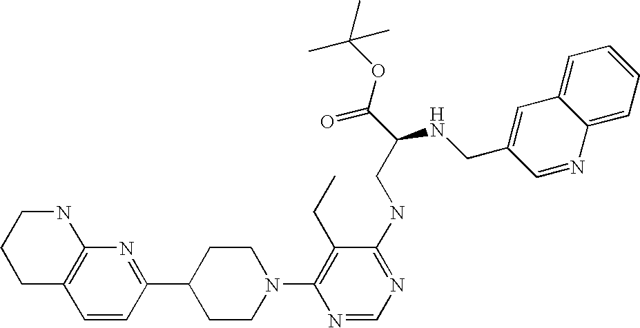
C1=CC(C2CCN(C3=C(CC)C(NCC(C(OC(C)(C)C)=O)NCC4=CC5=CC=CC=C5N=C4)=NC=N3)CC2)=NC2=C1CCCN2
